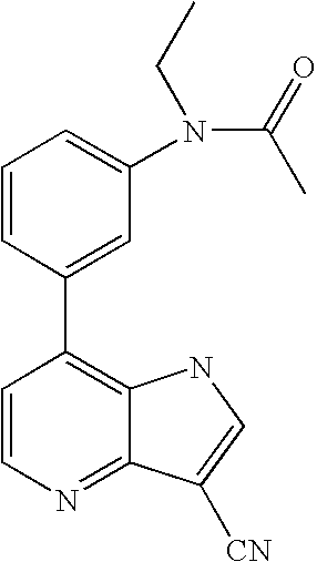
C1=CC(C2=C3C(=NC=C2)C([CN])=CN3)=CC(N(C(=O)C)CC)=C1
